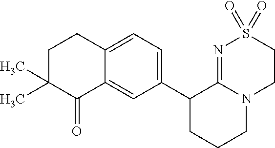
C12=CC=C(C3CCCN4C3=NS(=O)(=O)CC4)C=C1C(=O)C(C)(C)CC2
